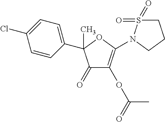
C1=CC(C2(C)C(=O)C(OC(=O)C)=C(N3S(=O)(=O)CCC3)O2)=CC=C1Cl
